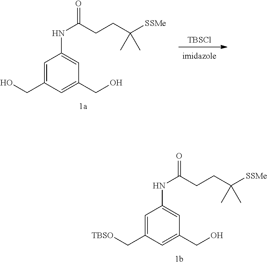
C1=C(C[TBSO])C=C(CO)C=C1NC(=O)CCC([SSMe])(C)C.[TBSCl].C1=C(CO)C=C(CO)C=C1NC(=O)CCC([SSMe])(C)C
